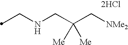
N(CC(C[NMe2])([Me])[Me])CC.[2HCl]
